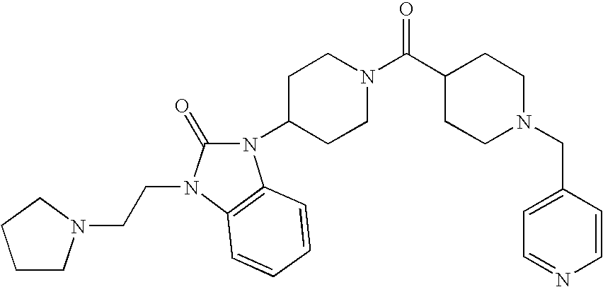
C1CC(C(N2CCC(N3C(=O)N(CCN4CCCC4)C4=C3C=CC=C4)CC2)=O)CCN1CC1=CC=NC=C1
